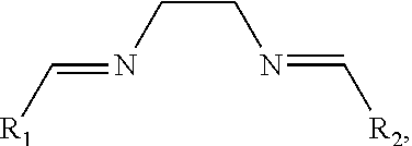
C(CN=C[R2])N=C[R1]
